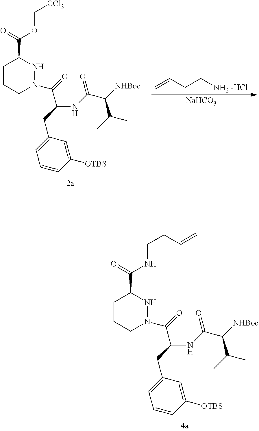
C1CCN(C(=O)C(CC2=CC=CC([OTBS])=C2)NC(C([NHBoc])C(C)C)=O)NC1C(=O)NCCC=C.C=CCCN.[-HCl].C1CCN(C(=O)C(CC2=CC=CC([OTBS])=C2)NC(C([NHBoc])C(C)C)=O)NC1C(=O)OC[CCl3].[NaHCO3]
